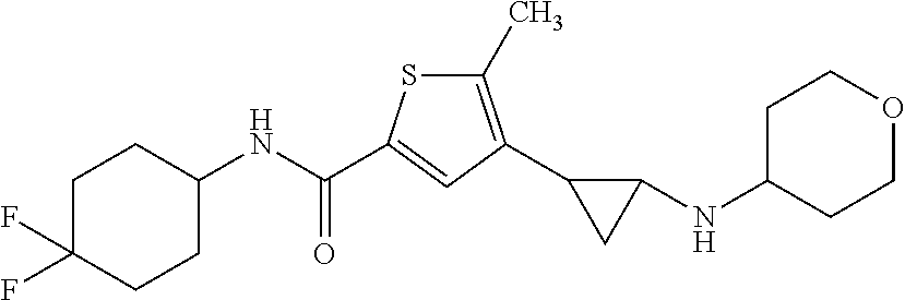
C1(C)=C(C2CC2NC2CCOCC2)C=C(C(NC2CCC(F)(F)CC2)=O)S1
